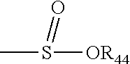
CS(=O)[OR44]
